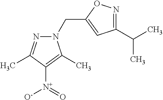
N1(CC2=CC(C(C)C)=NO2)N=C(C)C([N+](=O)[O-])=C1C
